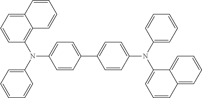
C1(C2=CC=C(N(C3=CC=CC=C3)C3=CC=CC4=CC=CC=C34)C=C2)=CC=C(N(C2=CC=CC=C2)C2=C3C(=CC=C2)C=CC=C3)C=C1
